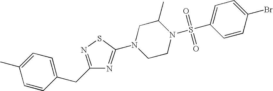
C1=CC(CC2=NSC(N3CCN(S(C4=CC=C(Br)C=C4)(=O)=O)C(C)C3)=N2)=CC=C1C
